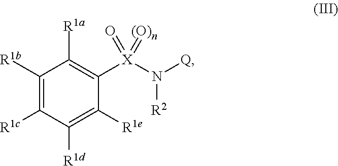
C1([R1b])=C([R1c])C([R1d])=C([R1e])C([X](N([Q])[R2])(=[(O)n])=O)=C1[R1a]
